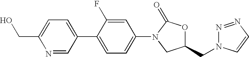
C1=C(CO)N=CC(C2=CC=C(N3C(=O)OC(CN4N=NC=C4)C3)C=C2F)=C1
